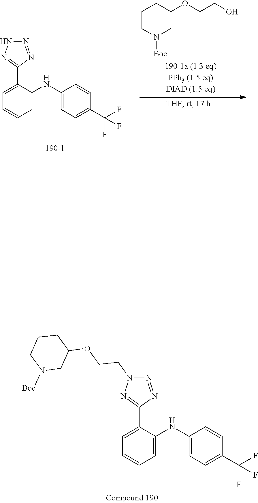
C1=C(C2=NN(CCOC3CCCN([Boc])C3)N=N2)C(NC2=CC=C(C(F)(F)F)C=C2)=CC=C1.C1=C(C2=NNN=N2)C(NC2=CC=C(C(F)(F)F)C=C2)=CC=C1.C1CN([Boc])CC(OCCO)C1
